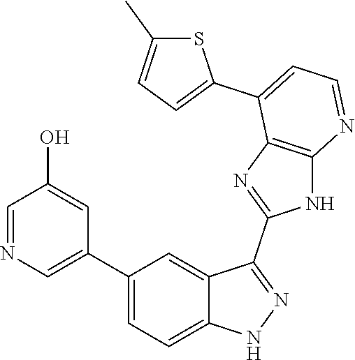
C1(C2=CC=C3C(=C2)C(C2=NC4=C(N2)N=CC=C4C2=CC=C(C)S2)=NN3)=CN=CC(O)=C1
